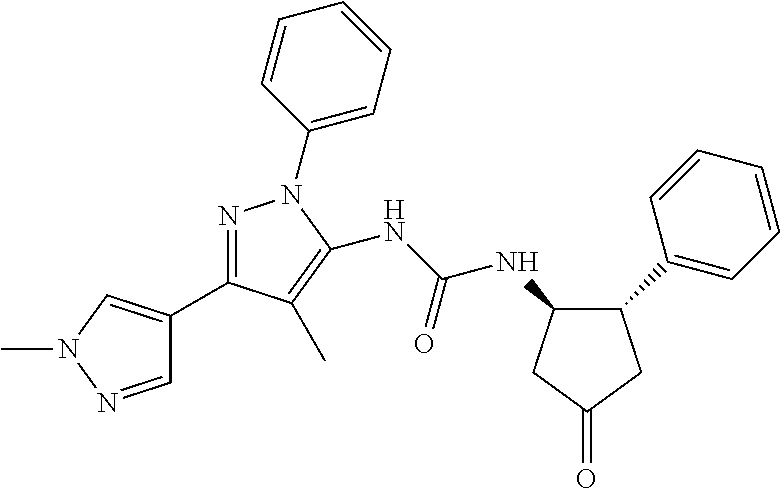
C1(C2=CN(C)N=C2)=NN(C2=CC=CC=C2)C(NC(NC2C(C3=CC=CC=C3)CC(=O)C2)=O)=C1C
